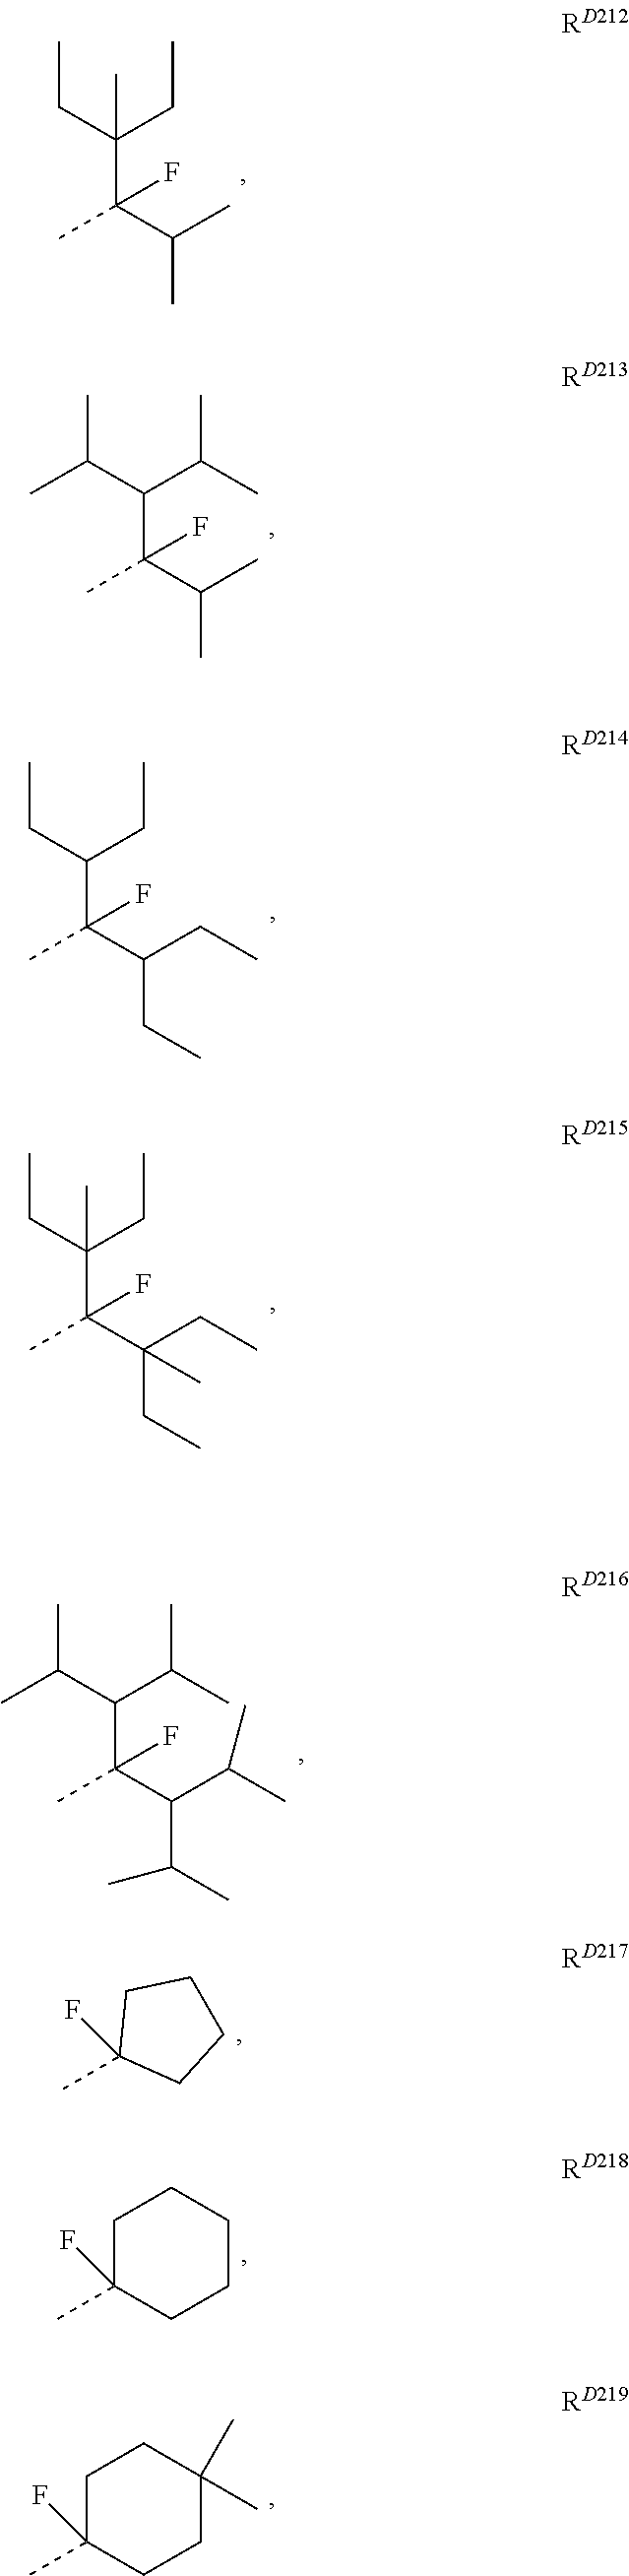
CC(C(C)C)(F)C(CC)(CC)C.CC(C(C)C)(F)C(C(C)C)C(C)C.CC(C(CC)CC)(F)C(CC)CC.CC(C(CC)(CC)C)(F)C(CC)(CC)C.CC(C(C(C)C)C(C)C)(F)C(C(C)C)C(C)C.CC1(F)CCCC1.CC1(F)CCCCC1.CC1(F)CCC(C)(C)CC1
